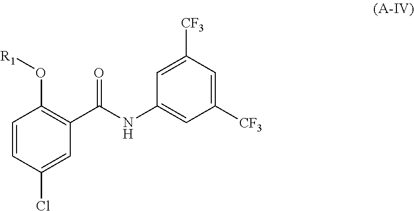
C1=CC(Cl)=CC(C(NC2=CC([CF3])=CC([CF3])=C2)=O)=C1O[R1]
